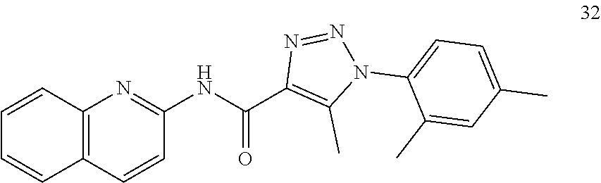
C1(NC(C2=C(C)N(C3=CC=C(C)C=C3C)N=N2)=O)=NC2=C(C=C1)C=CC=C2
